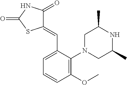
C1=C(C=C2C(=O)NC(=O)S2)C(N2CC(C)NC(C)C2)=C(OC)C=C1
